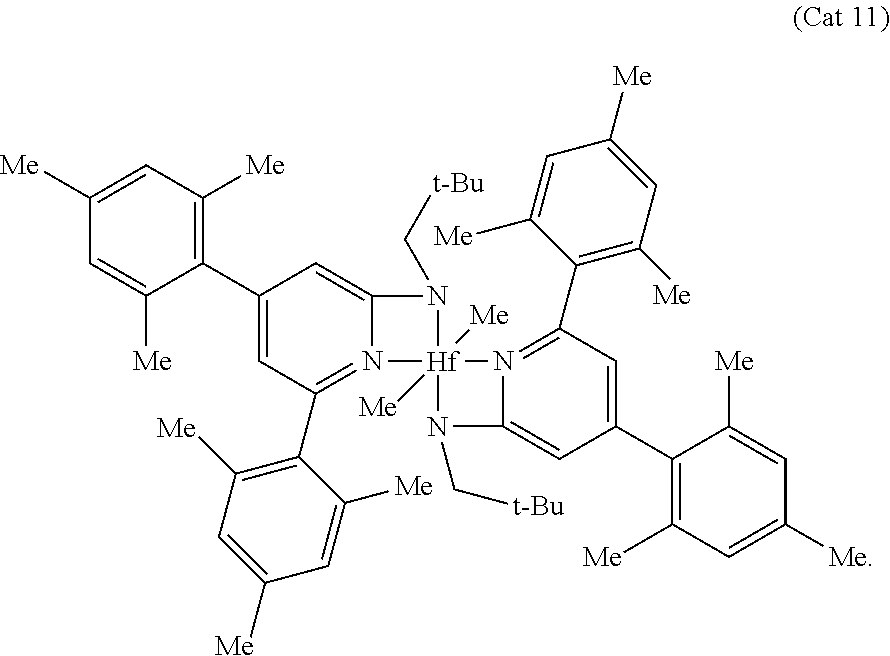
C1=C([Me])C(C2=CC(C3=C([Me])C=C([Me])C=C3[Me])=N3C(=C2)N(C[t-Bu])[Hf]32([Me])([Me])N3=C(C4=C([Me])C=C([Me])C=C4[Me])C=C(C4=C([Me])C=C([Me])C=C4[Me])C=C3N2C[t-Bu])=C([Me])C=C1[Me]
